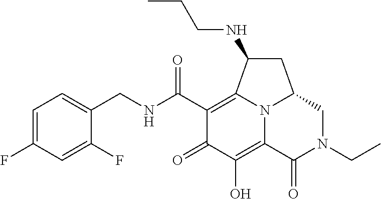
C1=C(F)C=C(F)C(CNC(C2=C3C(NCCC)CC4CN(CC)C(=O)C(=C(O)C2=O)N34)=O)=C1
